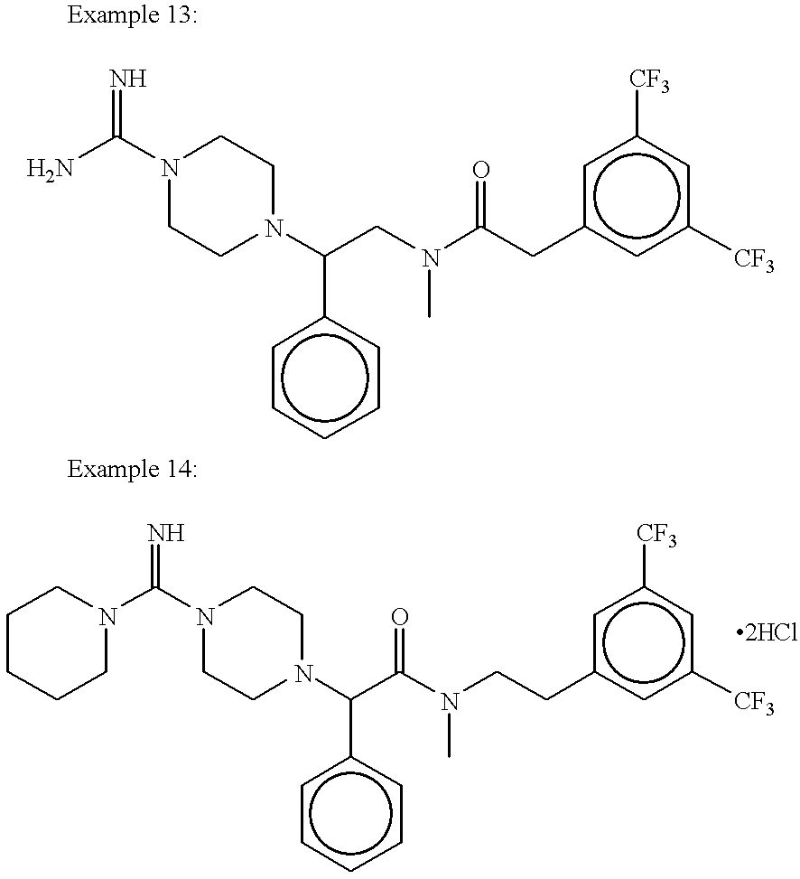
N1(C(N)=N)CCN(C(CN(C)C(Cc2cc([CF3])cc([CF3])c2)=O)c2ccccc2)CC1.N1(C(=N)N2CCCCC2)CCN(C(C(N(C)CCc2cc([CF3])cc([CF3])c2)=O)c2ccccc2)CC1
